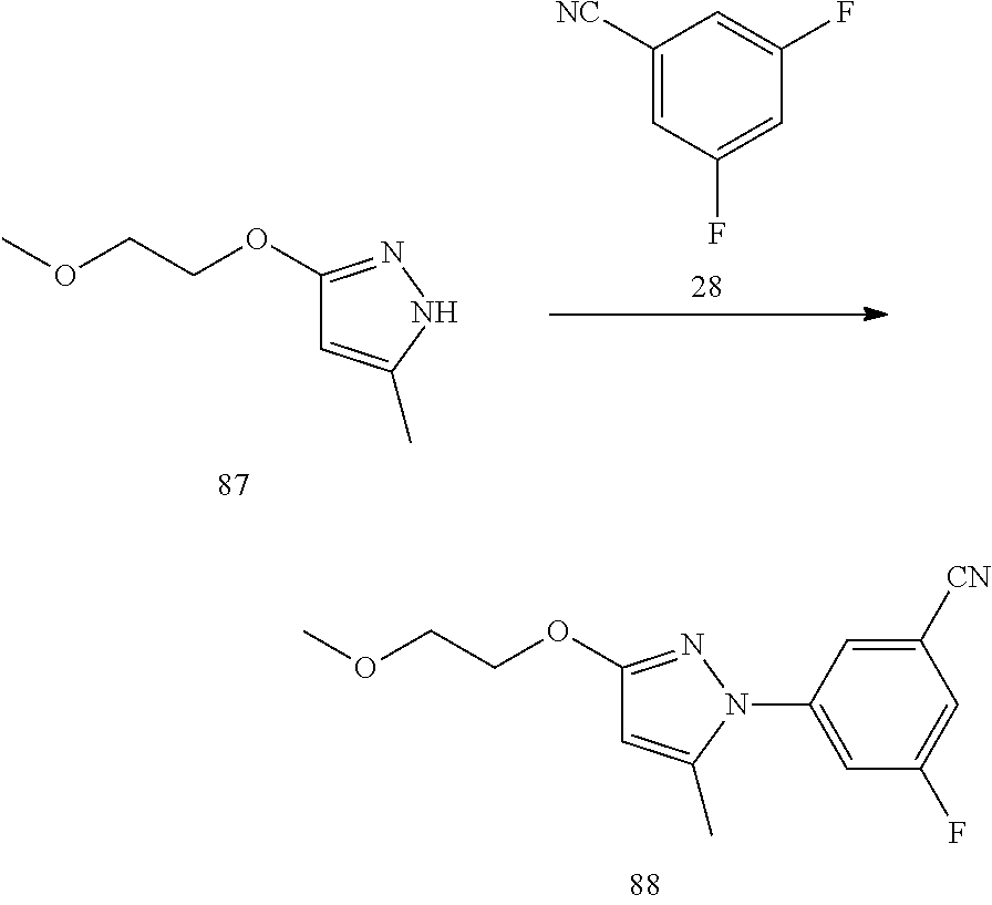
C1(OCCOC)=NNC(C)=C1.C1([NC])=CC(F)=CC(F)=C1.C1=C(N2N=C(OCCOC)C=C2C)C=C([CN])C=C1F
